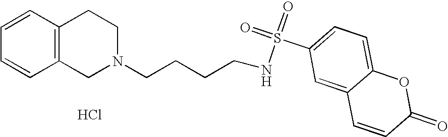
C1=CC=CC2=C1CCN(CCCCNS(=O)(C1=CC=C3C(=C1)C=CC(=O)O3)=O)C2.Cl
